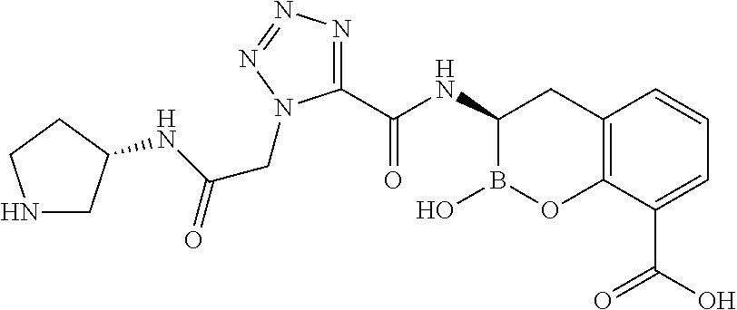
C12=C(C(C(O)=O)=CC=C1)OB(O)C(NC(C1=NN=NN1CC(=O)NC1CNCC1)=O)C2
